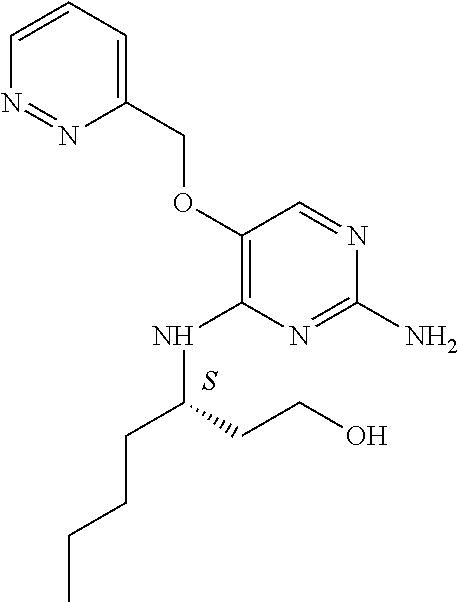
C1(OCC2=CC=CN=N2)=C(NC(CCCC)CCO)N=C(N)N=C1.S
